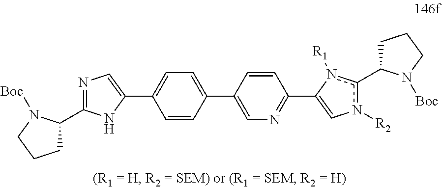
C1CCN([Boc])C1C1=NC=C(C2=CC=C(C3=CN=C(C4=Cn([R2])c(C5CCCN5[Boc])n4[R1])C=C3)C=C2)N1
